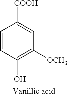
C1=CC(O)=C([OCH3])C=C1[COOH]
